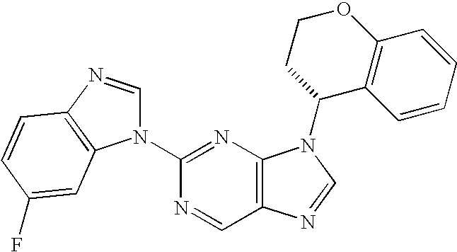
C12=C(N=C(N3C=NC4=C3C=C(F)C=C4)N=C1)N(C1C3=C(OCC1)C=CC=C3)C=N2
